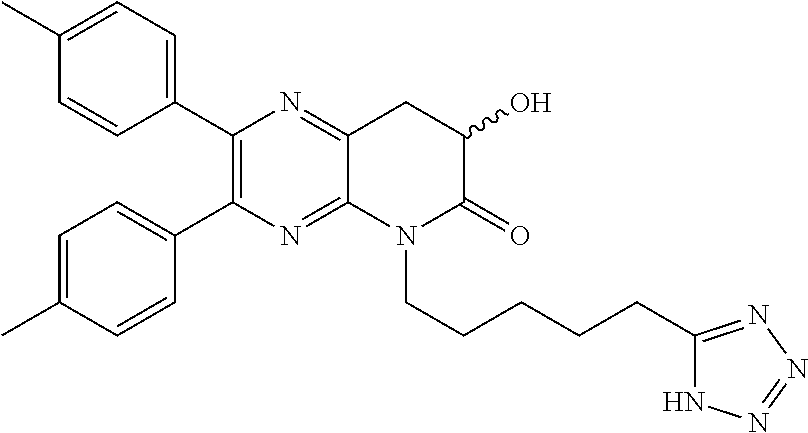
C1(C2=C(C3=CC=C(C)C=C3)N=C3C(=N2)CC(O)C(=O)N3CCCCCC2=NN=NN2)=CC=C(C)C=C1
